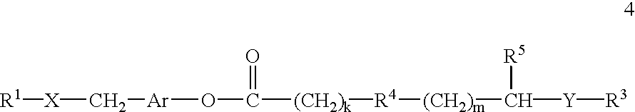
[R1][X]C[Ar]OC([(CH2)k][R4][(CH2)m]C([Y][R3])[R5])=O
